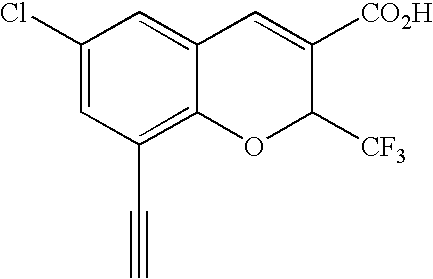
C1(Cl)=CC(C#C)=C2C(=C1)C=C([CO2H])C([CF3])O2
